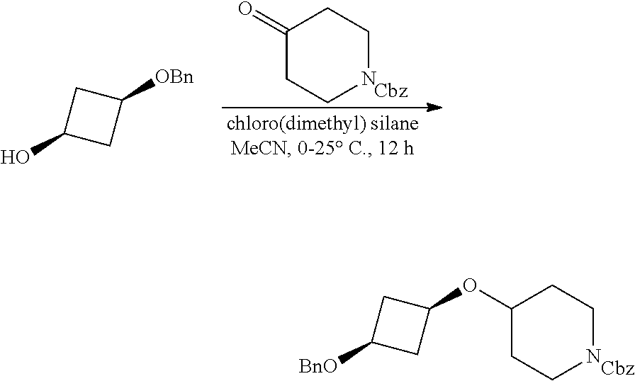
[BnO]C1CC(OC2CCNCC2)C1.OC1CC([OBn])C1.C1(=O)CCNCC1
